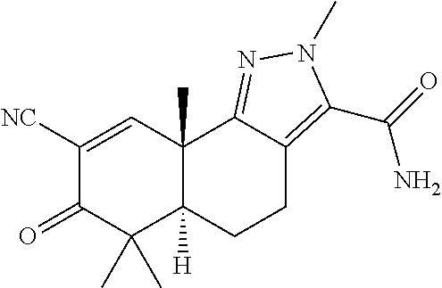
C1([NC])=CC2(C)C([H])(C(C)(C)C1=O)CCC1=C(C(=O)N)N(C)N=C21
